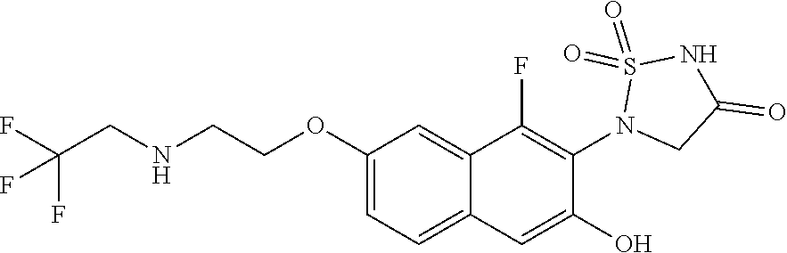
C1(OCCNCC(F)(F)F)=CC=C2C(=C1)C(F)=C(N1CC(=O)NS1(=O)=O)C(O)=C2
